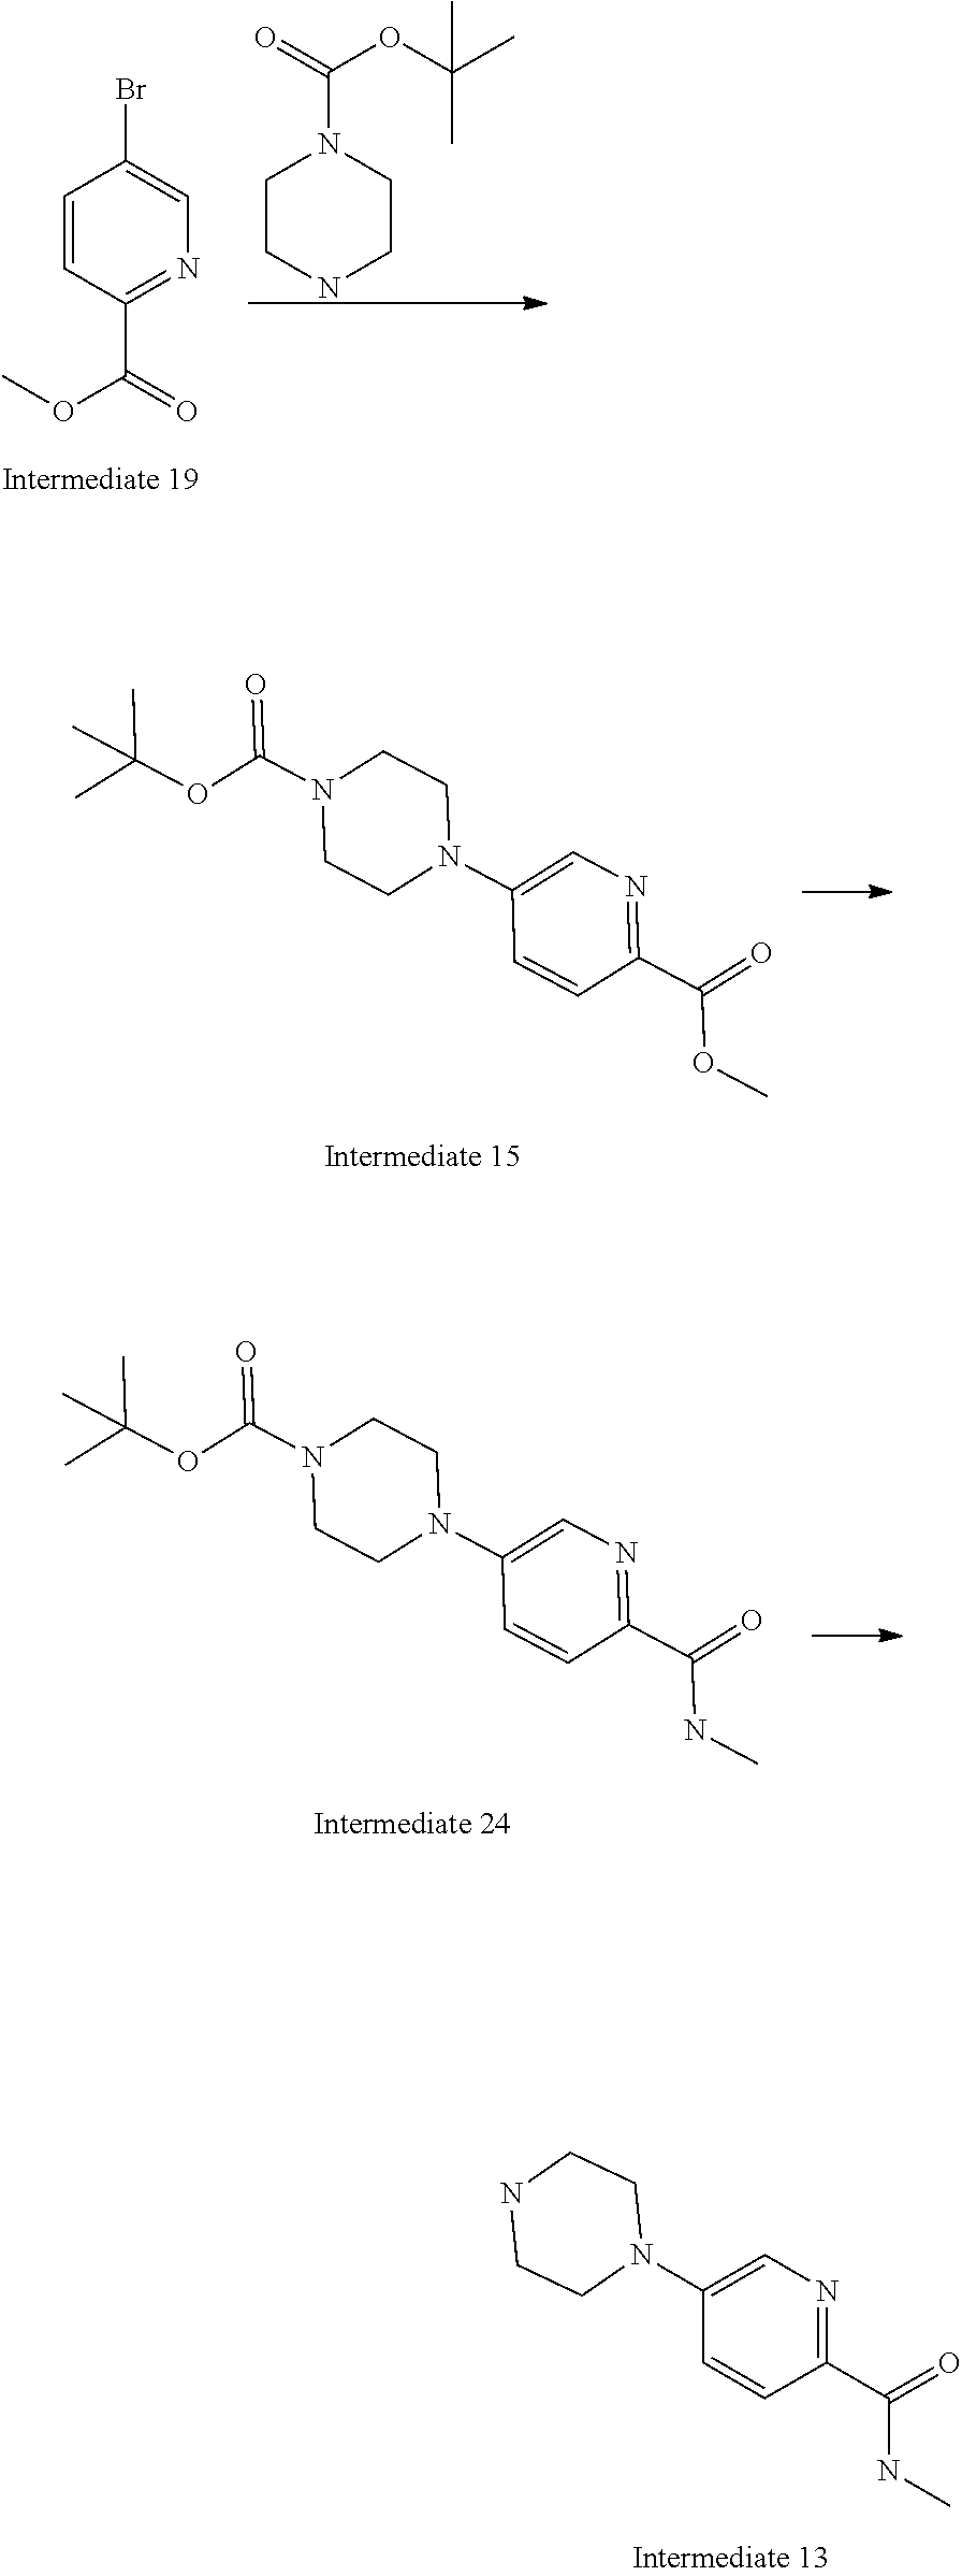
C1=CC(C(=O)OC)=NC=C1Br.C1CNCCN1C(OC(C)(C)C)=O.N1(C(OC(C)(C)C)=O)CCN(C2=CN=C(C(OC)=O)C=C2)CC1.N1(C(OC(C)(C)C)=O)CCN(C2=CN=C(C(NC)=O)C=C2)CC1.N1CCN(C2=CN=C(C(NC)=O)C=C2)CC1
